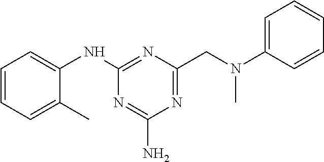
C1(CN(C2=CC=CC=C2)C)=NC(N)=NC(NC2=CC=CC=C2C)=N1
